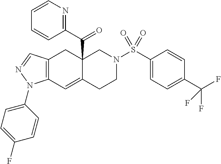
C12=C(C=C3C(C(C4=NC=CC=C4)=O)(C1)CN(S(C1=CC=C(C(F)(F)F)C=C1)(=O)=O)CC3)N(C1=CC=C(F)C=C1)N=C2
